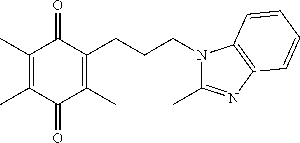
C1(C)=C(C)C(=O)C(C)=C(CCCN2C(C)=NC3=C2C=CC=C3)C1=O
